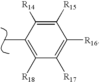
C1([R15])=C([R14])C(C)=C([R18])C([R17])=C1[R16]
